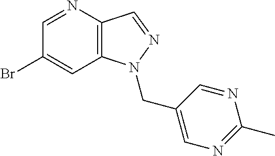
C1(Br)=CC2=C(C=NN2CC2=CN=C(C)N=C2)N=C1
